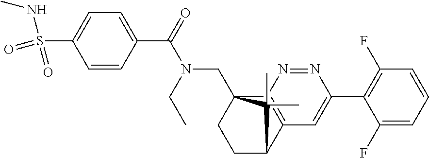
C1(C(=O)N(CC)CC23CCC(C4=C2N=NC(C2=C(F)C=CC=C2F)=C4)C3(C)C)=CC=C(S(NC)(=O)=O)C=C1
